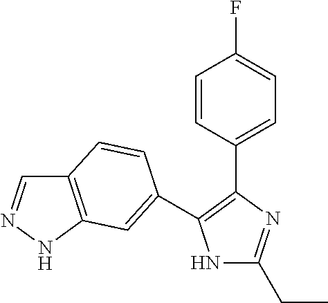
N1C(CC)=NC(C2=CC=C(F)C=C2)=C1C1=CC2=C(C=NN2)C=C1
